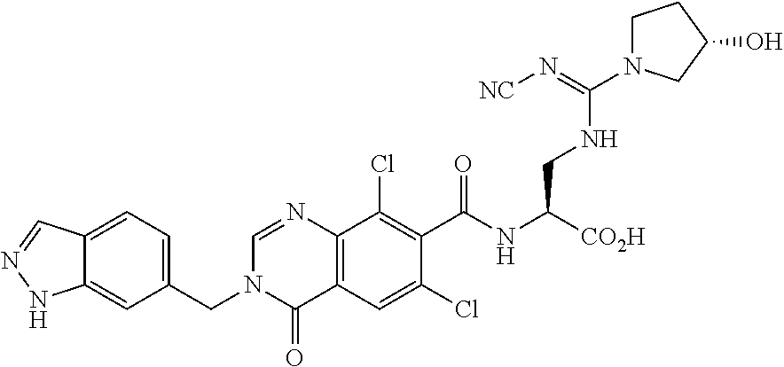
C12=C(C(Cl)=C(C(NC(CNC(=N[NC])N3CCC(O)C3)[CO2H])=O)C(Cl)=C1)N=CN(CC1=CC=C3C(=C1)NN=C3)C2=O
